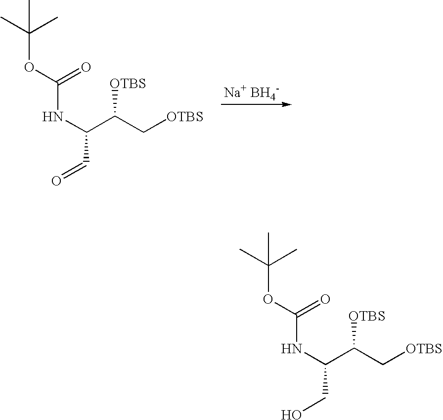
O(C(=O)NC(C(C[OTBS])[OTBS])C=O)C(C)(C)C.[Na+ BH4-].O(C(=O)NC(C(C[OTBS])[OTBS])CO)C(C)(C)C
